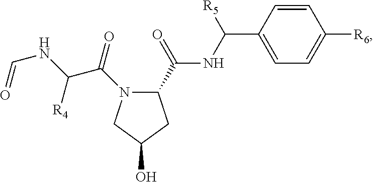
C(=O)NC([R4])C(=O)N1C(C(NC(C2=CC=C([R6])C=C2)[R5])=O)CC(O)C1
